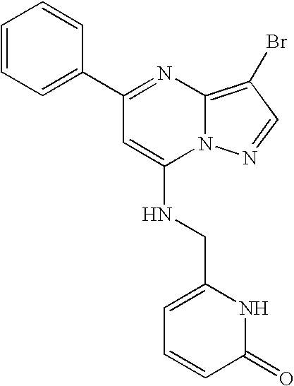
C1(C2=CC=CC=C2)=NC2=C(Br)C=NN2C(NCC2=CC=CC(=O)N2)=C1
